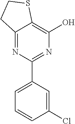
C12=NC(C3=CC=CC(Cl)=C3)=NC(O)=C1SCC2
